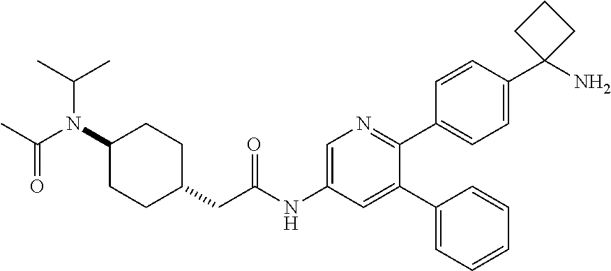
C1(N(C(C)=O)C(C)C)CCC(CC(NC2=CN=C(C3=CC=C(C4(N)CCC4)C=C3)C(C3=CC=CC=C3)=C2)=O)CC1
